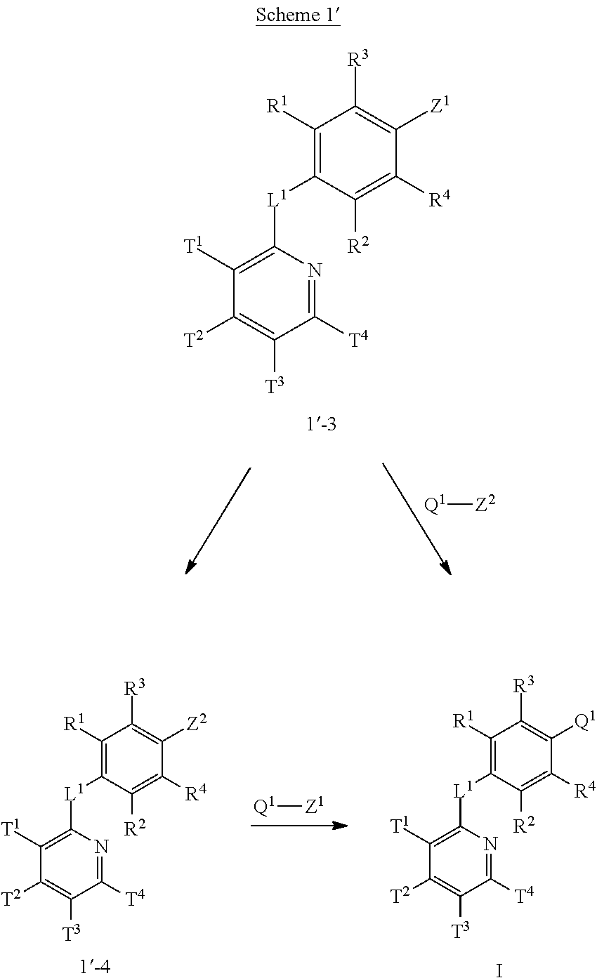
C1([L1]C2=C([T1])C([T2])=C([T3])C([T4])=N2)=C([R1])C([R3])=C([Z1])C([R4])=C1[R2].[Q1][Z2].C1([L1]C2=C([T1])C([T2])=C([T3])C([T4])=N2)=C([R1])C([R3])=C([Q1])C([R4])=C1[R2].[Q1][Z1].C1([L1]C2=C([T1])C([T2])=C([T3])C([T4])=N2)=C([R1])C([R3])=C([Z2])C([R4])=C1[R2].I
